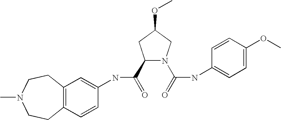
C12=C(C=CC(NC(=O)C3N(C(=O)NC4=CC=C(OC)C=C4)CC(OC)C3)=C1)CCN(C)CC2
